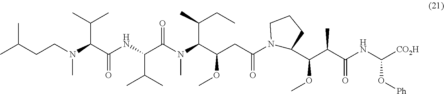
N1(C(CC(OC)C(N(C)C(C(NC(C(N(C)CCC(C)C)C(C)C)=O)C(C)C)=O)C(C)CC)=O)C(C(C(C(NC([CO2H])O[Ph])=O)C)OC)CCC1
